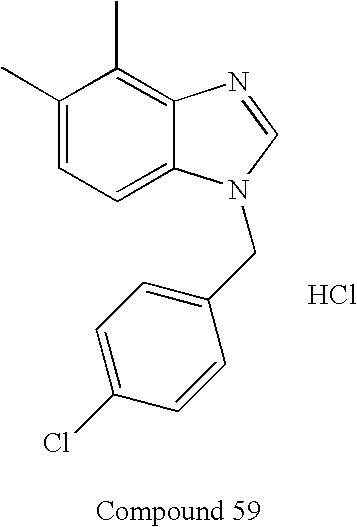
C1(C)=CC=C2C(=C1C)N=CN2CC1=CC=C(Cl)C=C1.Cl
